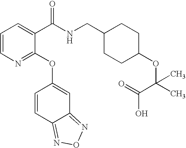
C1=CN=C(OC2=CC3=NON=C3C=C2)C(C(NCC2CCC(OC(C(O)=O)(C)C)CC2)=O)=C1
